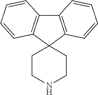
C12(CCNCC1)C1=C(C3=C2C=CC=C3)C=CC=C1
